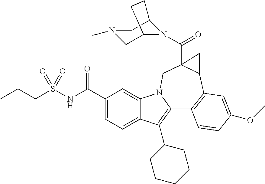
C1(C(NS(=O)(=O)CCC)=O)=CC=C2C(=C1)N1C(=C2C2CCCCC2)C2=C(C3C(C(=O)N4C5CN(C)CC4CC5)(C1)C3)C=C(OC)C=C2
